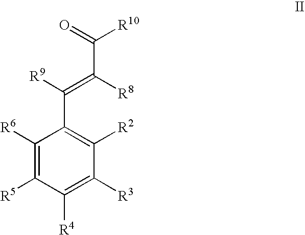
C1([R6])=C([R5])C([R4])=C([R3])C([R2])=C1C([R9])=C([R8])C(=O)[R10]
